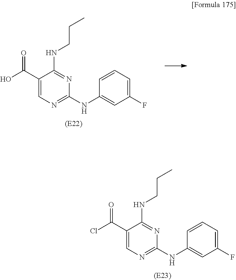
C1(C(O)=O)=CN=C(NC2=CC(F)=CC=C2)N=C1NCCC.C1(C(Cl)=O)=CN=C(NC2=CC(F)=CC=C2)N=C1NCCC
